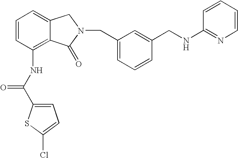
C1=C2C(=C(NC(C3=CC=C(Cl)S3)=O)C=C1)C(=O)N(CC1=CC=CC(CNC3=NC=CC=C3)=C1)C2
